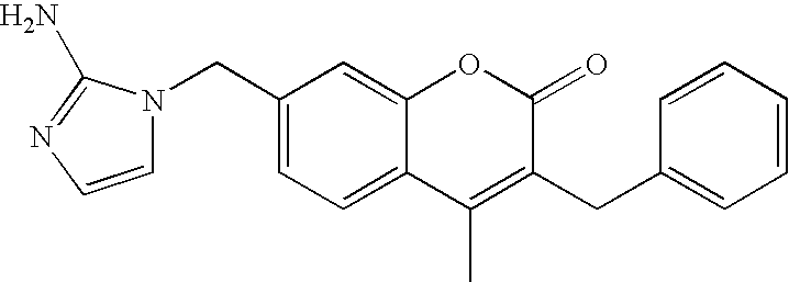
C1(CN2C=CN=C2N)=CC=C2C(=C1)OC(=O)C(CC1=CC=CC=C1)=C2C
